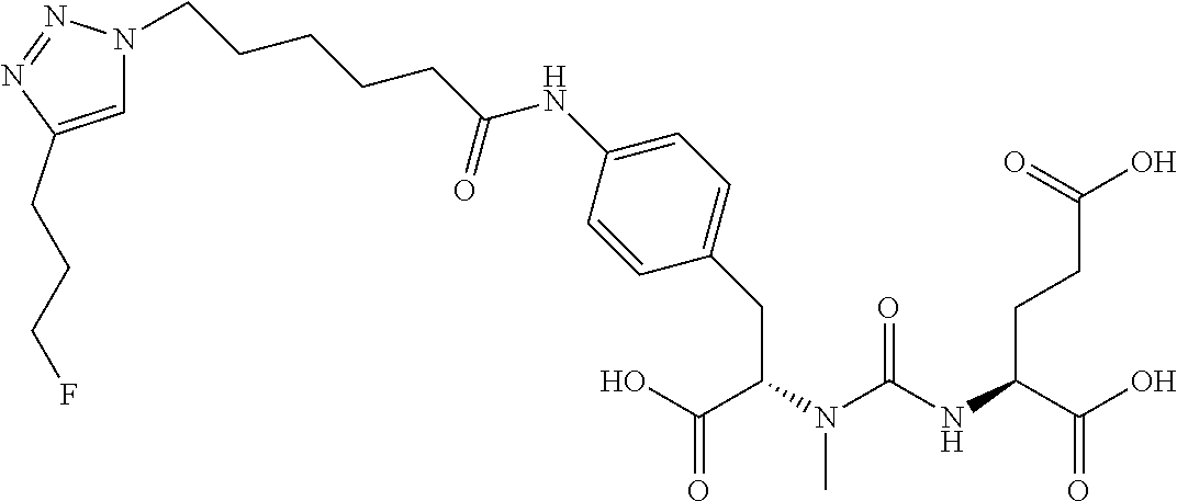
OC(C(NC(N(C(C(O)=O)CC1=CC=C(NC(=O)CCCCCN2C=C(CCCF)N=N2)C=C1)C)=O)CCC(O)=O)=O
